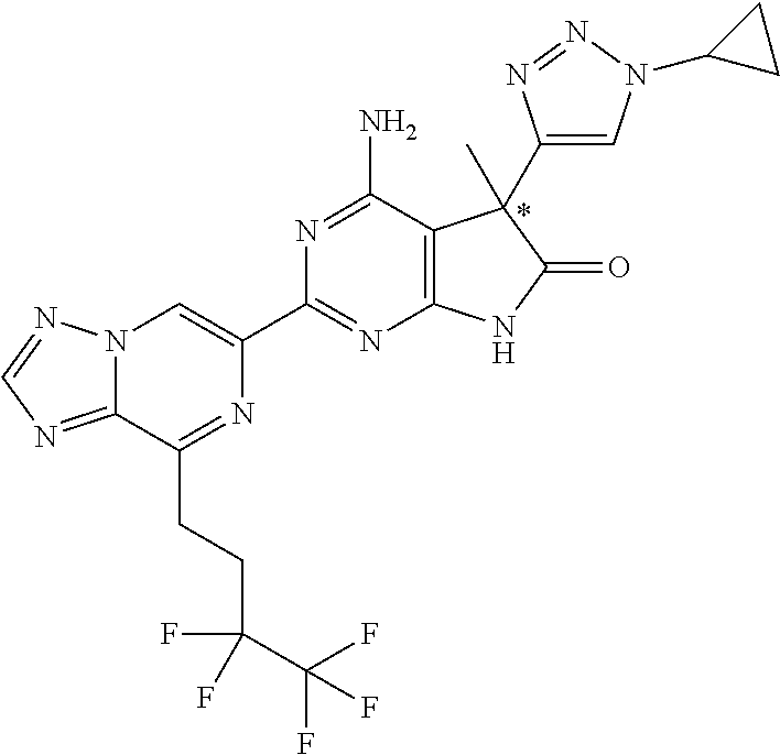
N12C(=NC=N1)C(CCC(C(F)(F)F)(F)F)=NC(C1=NC3=C(C(N)=N1)C(C)(C1=CN(C4CC4)N=N1)C(=O)N3)=C2
